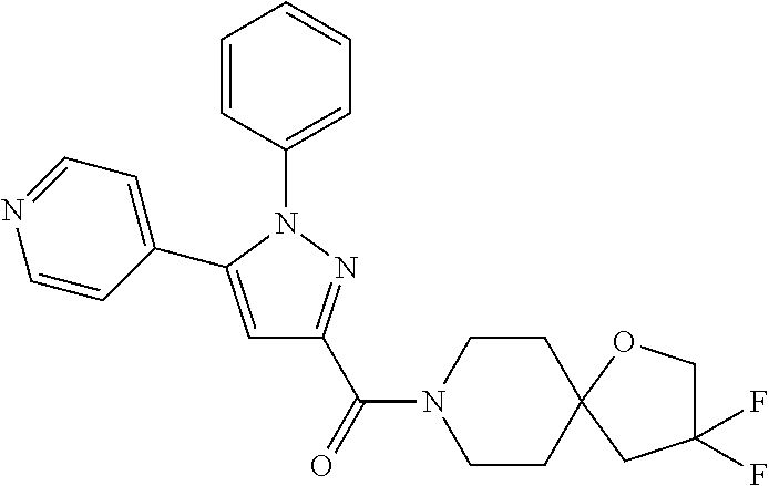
C1=CC(N2C(C3=CC=NC=C3)=CC(C(N3CCC4(OCC(F)(F)C4)CC3)=O)=N2)=CC=C1
